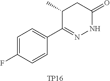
C1=C(F)C=CC(C2=NNC(=O)CC2C)=C1.[TP16]
